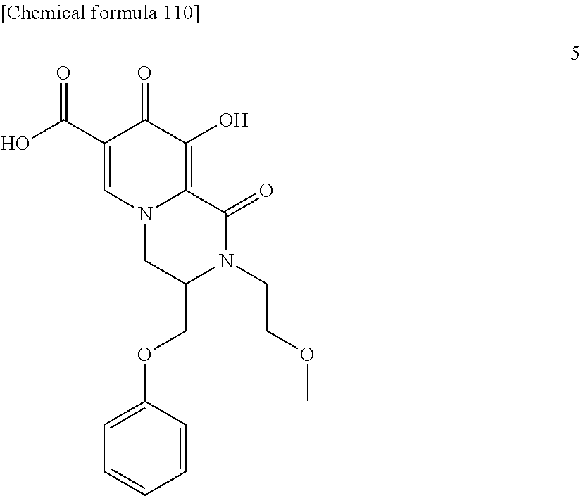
C1(C(O)=O)=CN2C(=C(O)C1=O)C(=O)N(CCOC)C(COC1=CC=CC=C1)C2
